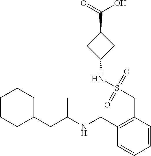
C1(CC(NCC2=C(CS(NC3CC(C(=O)O)C3)(=O)=O)C=CC=C2)C)CCCCC1
